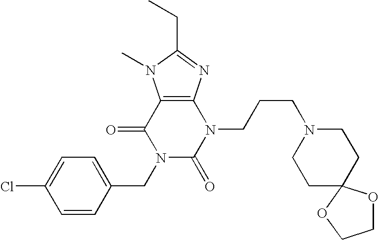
C12=C(N=C(CC)N1C)N(CCCN1CCC3(CC1)OCCO3)C(=O)N(CC1=CC=C(Cl)C=C1)C2=O
